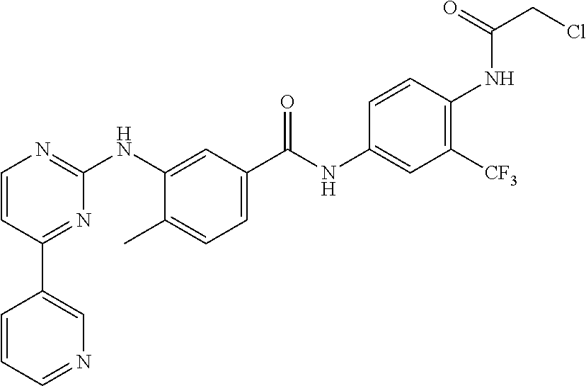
C1(C2=CN=CC=C2)=NC(NC2=CC(C(NC3=CC([CF3])=C(NC(=O)CCl)C=C3)=O)=CC=C2C)=NC=C1
